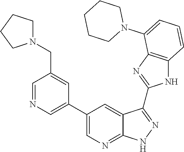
C1CCCCN1C1=CC=CC2=C1N=C(C1=NNC3=NC=C(C4=CN=CC(CN5CCCC5)=C4)C=C31)N2
